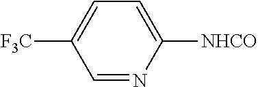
C1=NC([NHCO])=CC=C1[F3C]
